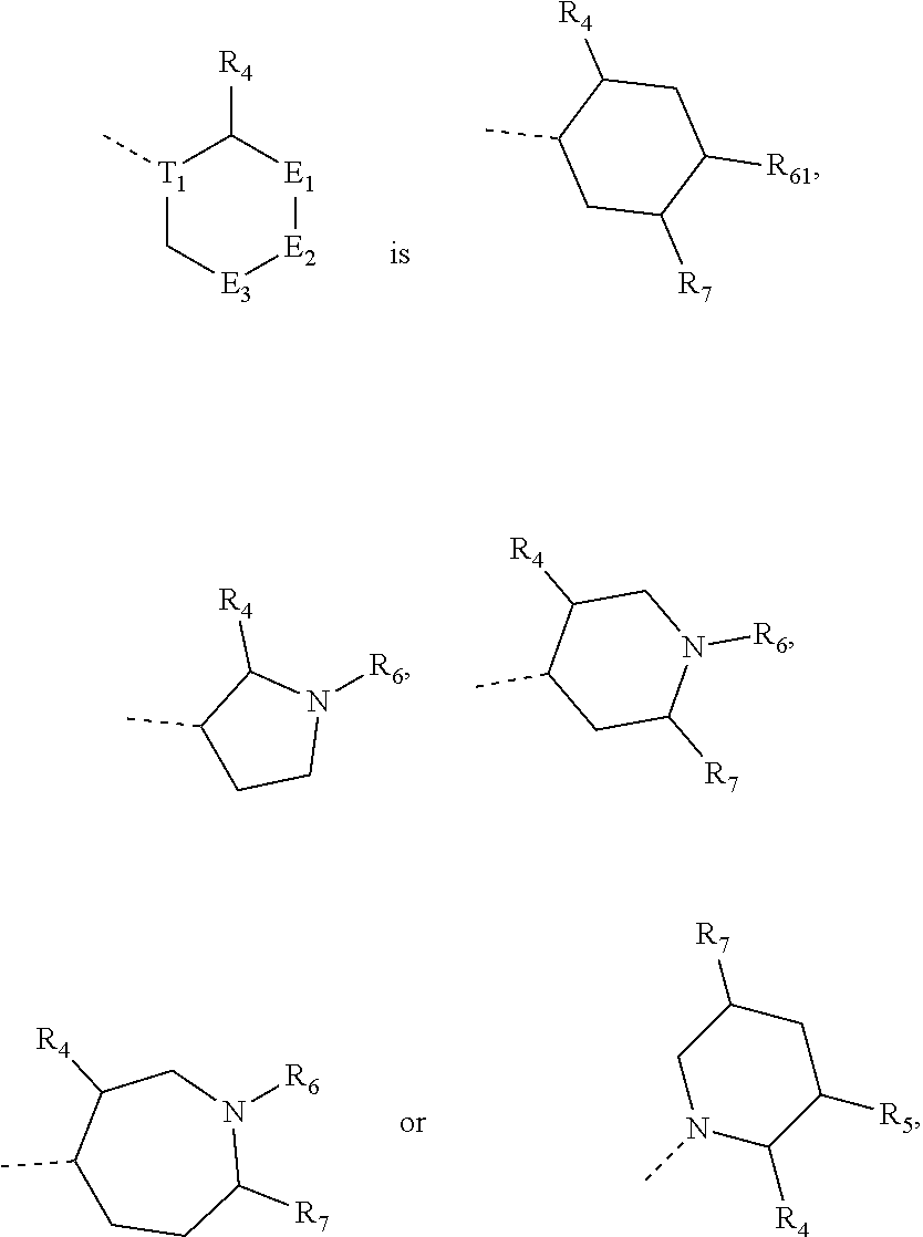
[T1]1(C)C[E3][E2][E1]C1[R4].C1(C)CC([R7])C([R61])CC1[R4].C1(C)CCN([R6])C1[R4].C1(C)CC([R7])N([R6])CC1[R4].C1(C)CCC([R7])N([R6])CC1[R4].C1N(C)C([R4])C([R5])CC1[R7]
